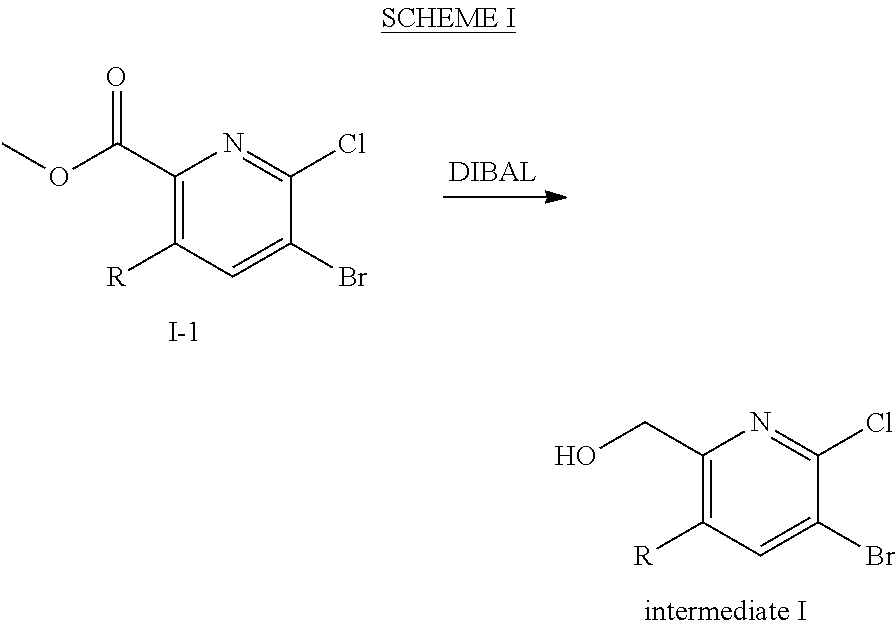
C1(C(OC)=O)=C([R])C=C(Br)C(Cl)=N1.[I-].C1(CO)=C([R])C=C(Br)C(Cl)=N1.[intermediate I]
